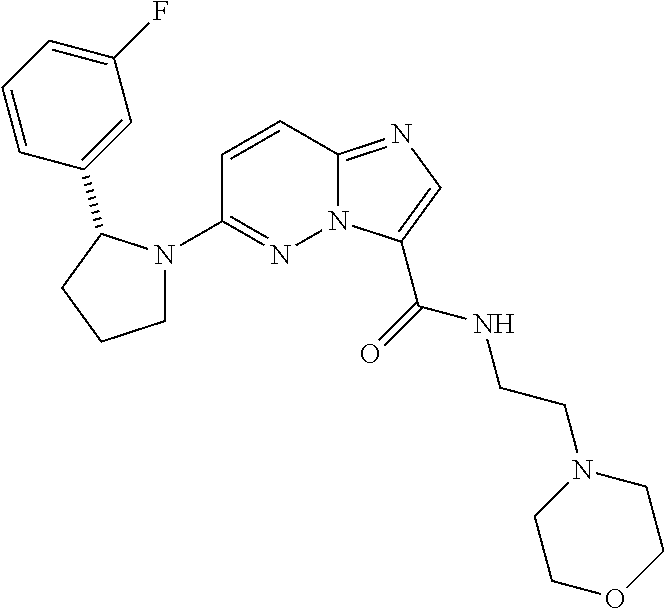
N12C(=NC=C1C(=O)NCCN1CCOCC1)C=CC(N1CCCC1C1=CC(F)=CC=C1)=N2
